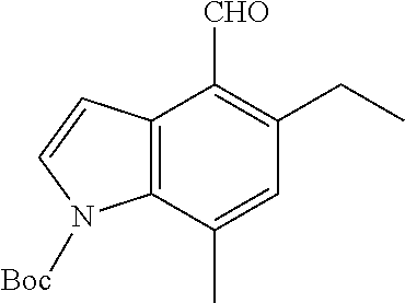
C12=C(C(C)=CC(CC)=C1[CHO])N([Boc])C=C2
